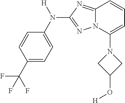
C1=CC(C(F)(F)F)=CC=C1N([H])C1=NN2C(=N1)C=CC=C2N1CC(O[H])C1
